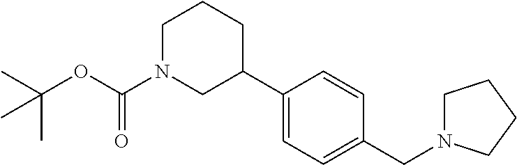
C1(C2CCCN(C(OC(C)(C)C)=O)C2)=CC=C(CN2CCCC2)C=C1
